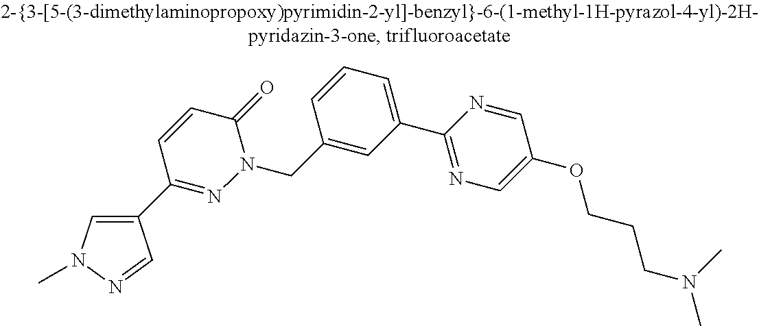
C1=CC(CN2C(=O)C=CC(C3=CN(C)N=C3)=N2)=CC(C2=NC=C(OCCCN(C)C)C=N2)=C1
